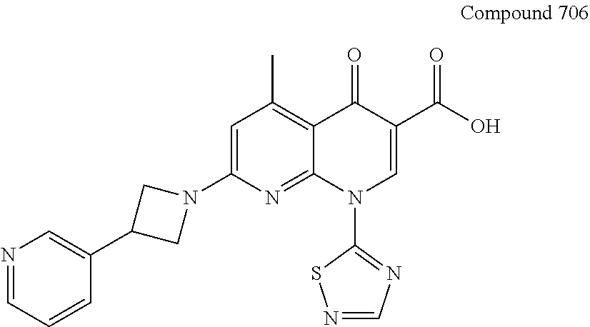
C1=C(N2CC(C3=CN=CC=C3)C2)N=C2C(=C1C)C(=O)C(C(O)=O)=CN2C1=NC=NS1
